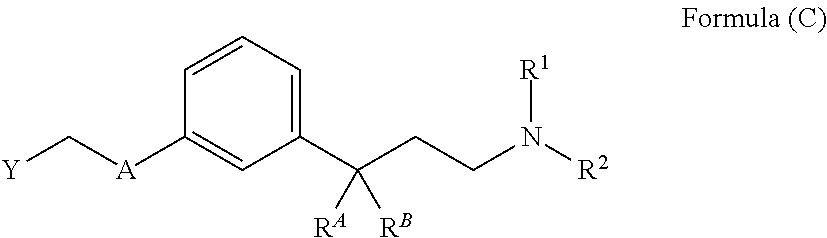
C1=CC([A]C[Y])=CC(C(CCN([R2])[R1])([RA])[RB])=C1
